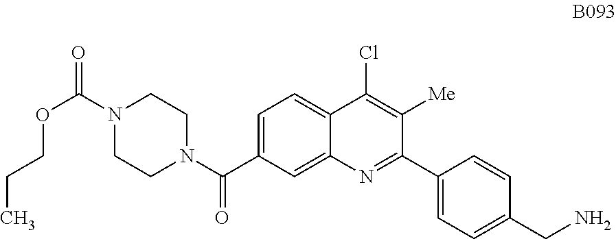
C1=C(C(N2CCN(C(=O)OCCC)CC2)=O)C=C2C(=C1)C(Cl)=C([Me])C(C1=CC=C(CN)C=C1)=N2
